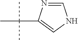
C1=NC(C(C)(C)C)=CN1
